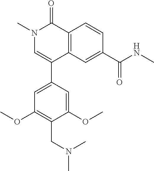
N1(C)C(=O)C2=C(C(C3=CC(OC)=C(CN(C)C)C(OC)=C3)=C1)C=C(C(NC)=O)C=C2
